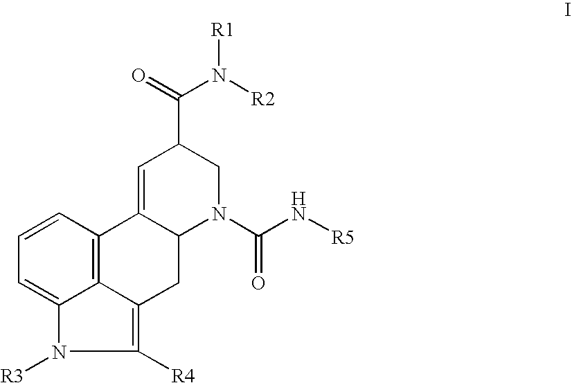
C1=CC=C2C3=C1C1=CC(C(=O)N([R2])[R1])CN(C(N[R5])=O)C1CC3=C([R4])N2[R3]
